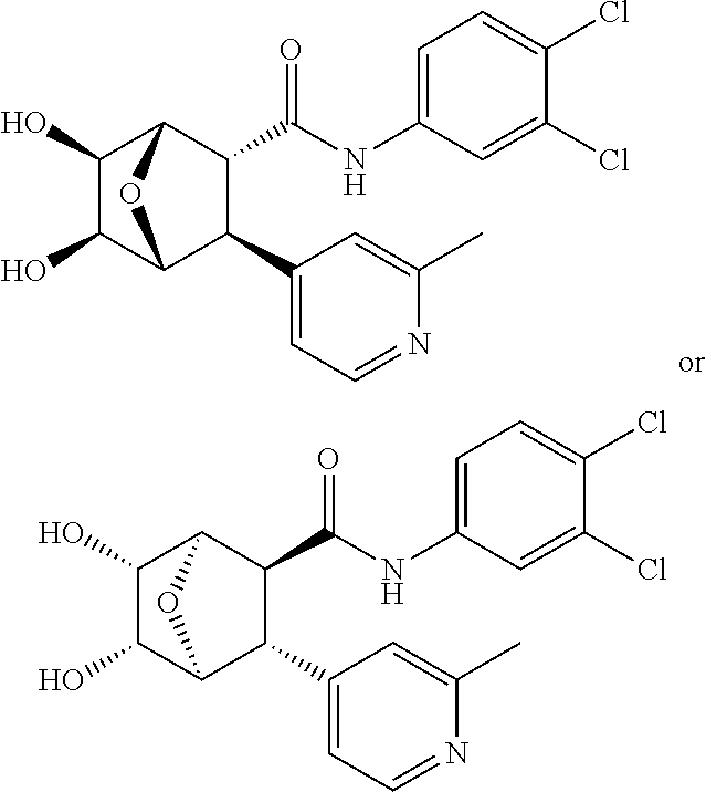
C1(O)C(O)C2C(C3=CC=NC(C)=C3)C(C(NC3=CC=C(Cl)C(Cl)=C3)=O)C1O2.C1(O)C(O)C2C(C3=CC=NC(C)=C3)C(C(NC3=CC=C(Cl)C(Cl)=C3)=O)C1O2
